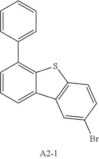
C1=CC=C2C(=C1C1=CC=CC=C1)SC1=C2C=C(Br)C=C1
